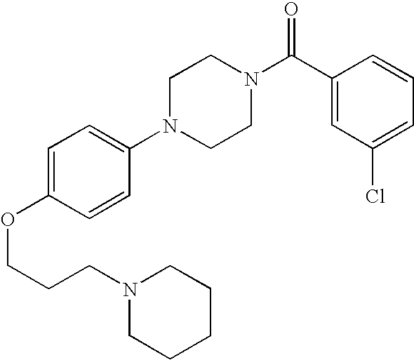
C(COC1=CC=C(N2CCN(C(C3=CC(Cl)=CC=C3)=O)CC2)C=C1)CN1CCCCC1
